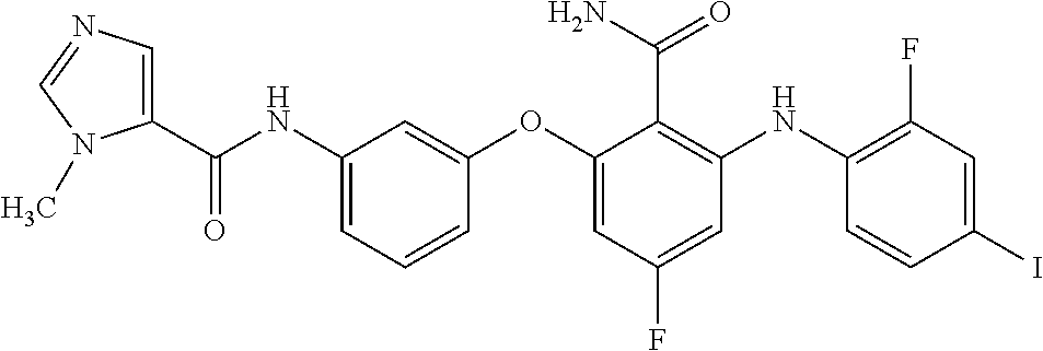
C1(C(NC2=CC=CC(OC3=CC(F)=CC(NC4=C(F)C=C(I)C=C4)=C3C(N)=O)=C2)=O)=CN=CN1C
